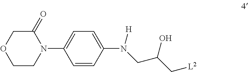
C1CN(C2=CC=C(N(CC(C[L2])O)[H])C=C2)C(=O)CO1
